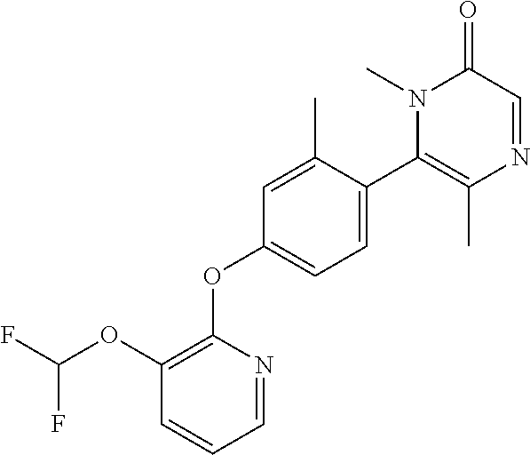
C1(OC(F)F)=C(OC2=CC=C(C3=C(C)N=CC(=O)N3C)C(C)=C2)N=CC=C1
